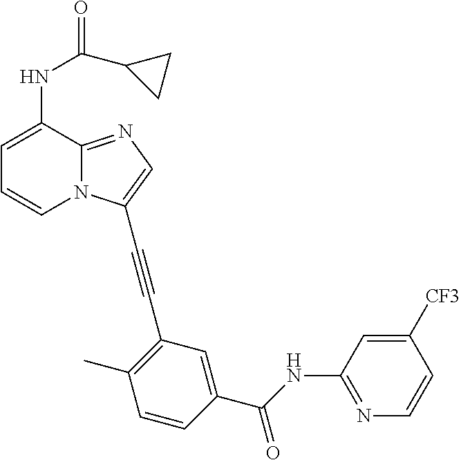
C1=C(NC(=O)C2CC2)C2=NC=C(C#CC3=C(C)C=CC(C(NC4=NC=CC([CF3])=C4)=O)=C3)N2C=C1
